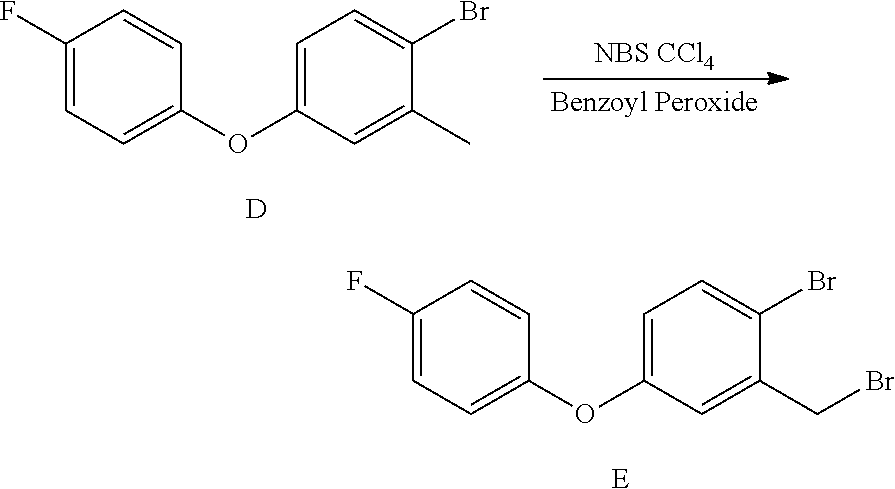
C1(F)=CC=C(OC2=CC=C(Br)C(C)=C2)C=C1.[D].[Benzoyl Peroxide].[NBS CCl4].C1(F)=CC=C(OC2=CC=C(Br)C(CBr)=C2)C=C1.[E]
